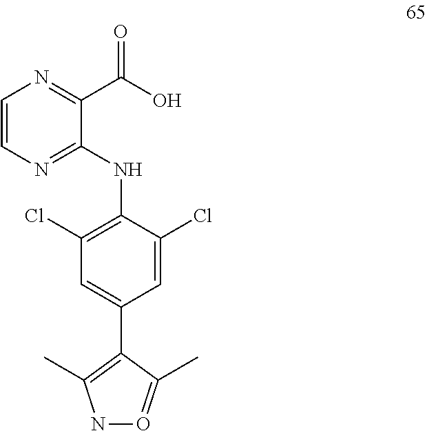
C1=CN=C(NC2=C(Cl)C=C(C3=C(C)NO=C3C)C=C2Cl)C(C(O)=O)=N1
